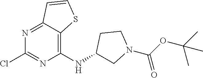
C12=NC(Cl)=NC(NC3CN(C(OC(C)(C)C)=O)CC3)=C1SC=C2
